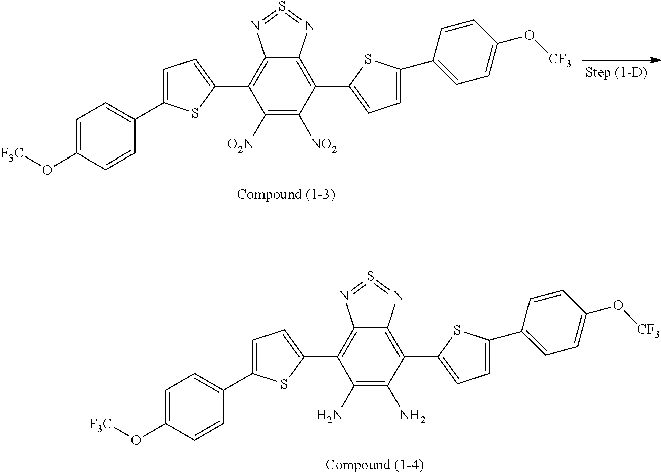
C12=C(C3=CC=C(C4=CC=C(O[CF3])C=C4)S3)C(N)=C(N)C(C3=CC=C(C4=CC=C(O[F3C])C=C4)S3)=C1N=S=N2.C12=C(C3=CC=C(C4=CC=C(O[CF3])C=C4)S3)C([NO2])=C([O2N])C(C3=CC=C(C4=CC=C(O[F3C])C=C4)S3)=C1N=S=N2
